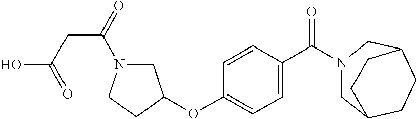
C1N(C(=O)CC(O)=O)CCC1OC1=CC=C(C(=O)N2CC3CCC(C2)CC3)C=C1
